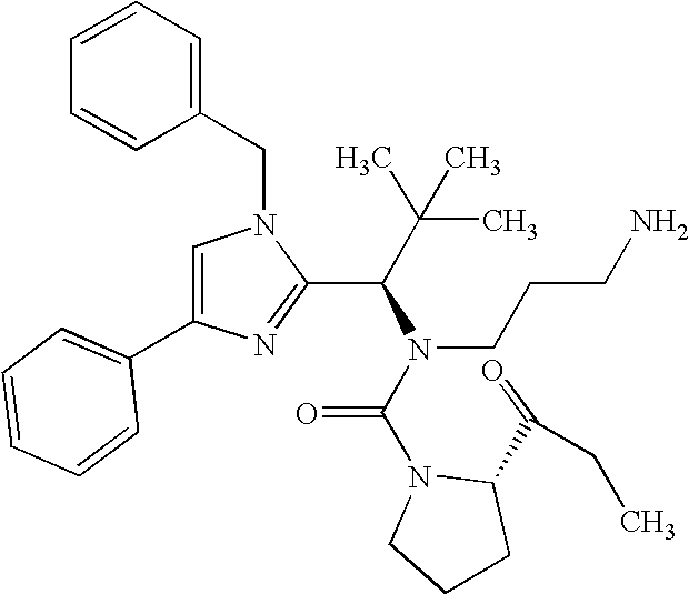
C1=C(C2=CC=CC=C2)N=C(C(C(C)(C)C)N(C(=O)N2C(C(=O)CC)CCC2)CCCN)N1CC1=CC=CC=C1
